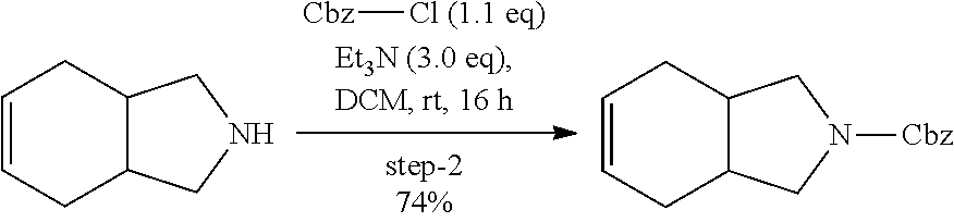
[Cbz][Cl (1.1 eq)].C12CNCC1CC=CC2.C12CN([Cbz])CC1CC=CC2
